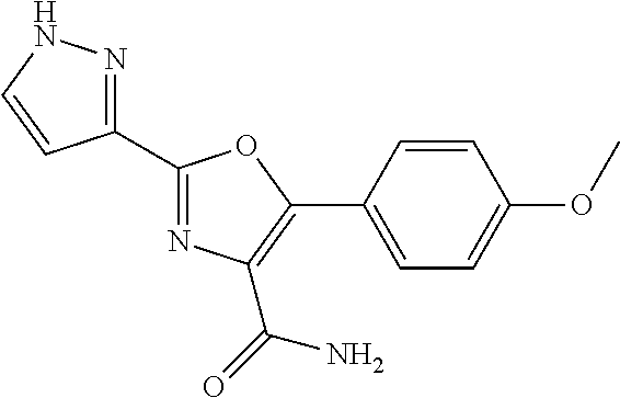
C1(C2=NNC=C2)=NC(C(N)=O)=C(C2=CC=C(OC)C=C2)O1
